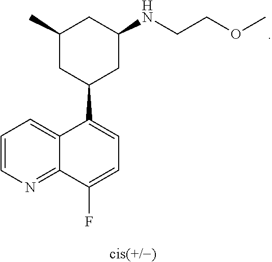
C1=CN=C2C(=C1)C(C1CC(NCCOC)CC(C)C1)=CC=C2F
